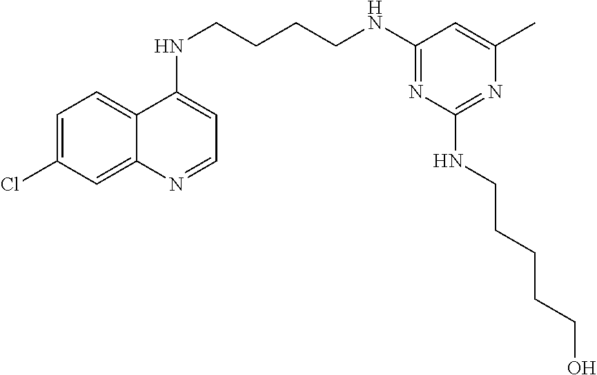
C1=C(Cl)C=C2C(=C1)C(NCCCCNC1=NC(NCCCCCO)=NC(C)=C1)=CC=N2
